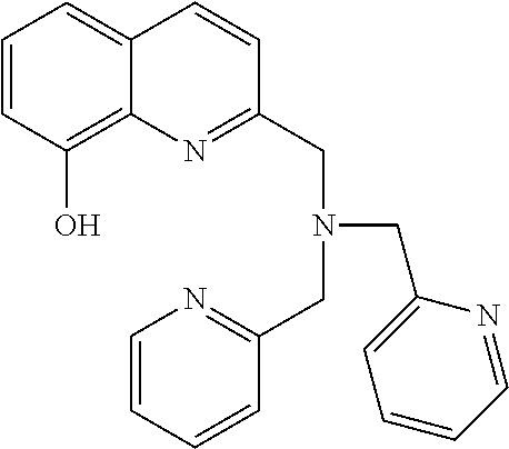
C1=CC(O)=C2C(=C1)C=CC(CN(CC1=CC=CC=N1)CC1=NC=CC=C1)=N2
